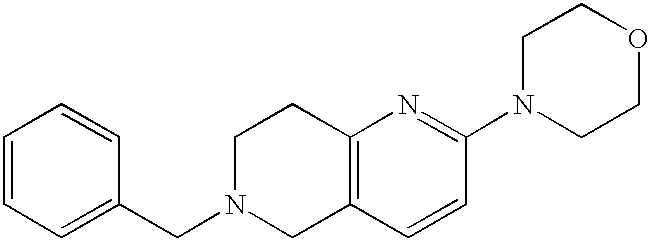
C1=CC=C(CN2CC3=C(CC2)N=C(N2CCOCC2)C=C3)C=C1
